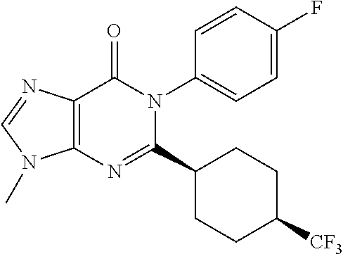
C12=C(N=C(C3CCC([CF3])CC3)N(C3=CC=C(F)C=C3)C1=O)N(C)C=N2
